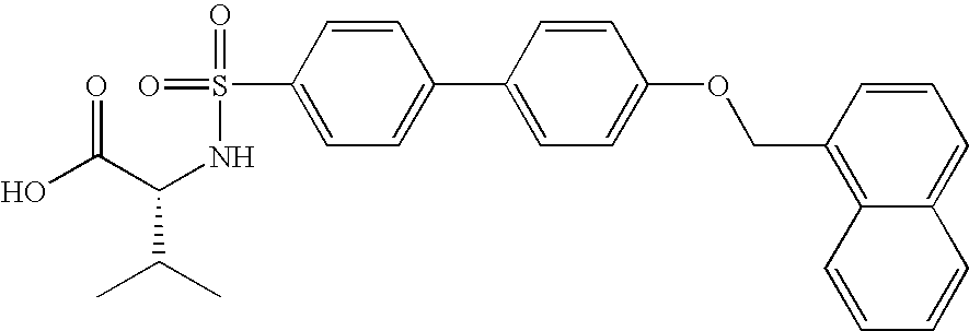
OC(C(NS(=O)(=O)C1=CC=C(C2=CC=C(OCC3=C4C(=CC=C3)C=CC=C4)C=C2)C=C1)C(C)C)=O
